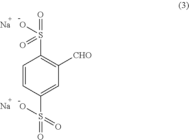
[Na].[CHO]C1=C(S(=O)(=O)O)C=CC(S(=O)(O)=O)=C1.[Na]
